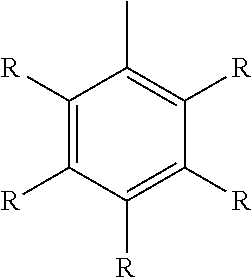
C1([R])=C([R])C([R])=C([R])C([R])=C1C
